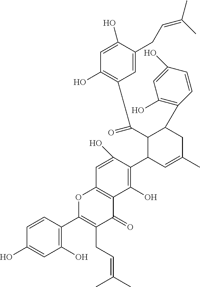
C1(O)=C(C2C=C(C)CC(C3=C(O)C=C(O)C=C3)C2C(=O)C2=C(O)C=C(O)C(CC=C(C)C)=C2)C(O)=CC2=C1C(=O)C(CC=C(C)C)=C(C1=C(O)C=C(O)C=C1)O2
